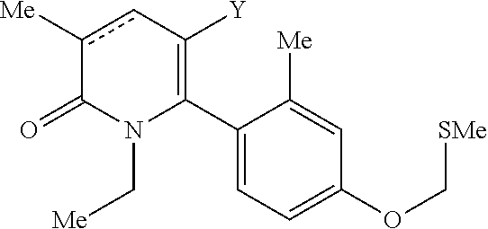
C1(C2=C([Y])cc([Me])C(=O)N2C[Me])=CC=C(OC[SMe])C=C1[Me]
